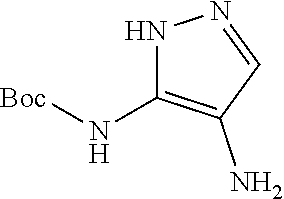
C1(N[Boc])=C(N)C=NN1
